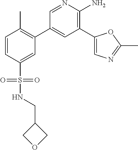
C1=CC(S(=O)(NCC2COC2)=O)=CC(C2=CC(C3=CN=C(C)O3)=C(N)N=C2)=C1C
